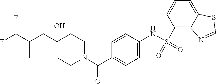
C1(O)(CC(C(F)F)C)CCN(C(C2=CC=C(NS(=O)(=O)C3=C4C(=CC=C3)SC=N4)C=C2)=O)CC1
